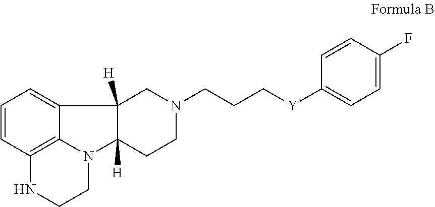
C1=CC2=C3C(=C1)C1([H])C([H])(N3CCN2)CCN(CCC[Y]C2=CC=C(F)C=C2)C1
